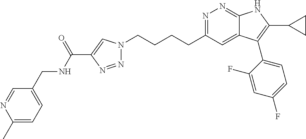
N1=C(CCCCN2N=NC(C(NCC3=CC=C(C)N=C3)=O)=C2)C=C2C(=N1)NC(C1CC1)=C2C1=CC=C(F)C=C1F
